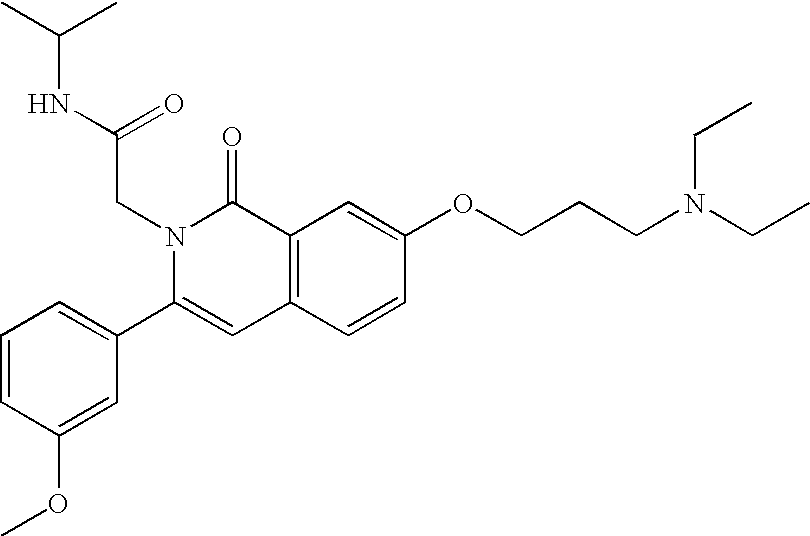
C1=CC(OC)=CC(C2=CC3=C(C(=O)N2CC(=O)NC(C)C)C=C(OCCCN(CC)CC)C=C3)=C1
